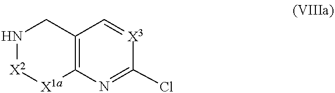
ClC1=NC2=C(CN[X2][X1a]2)C=[X3]1
